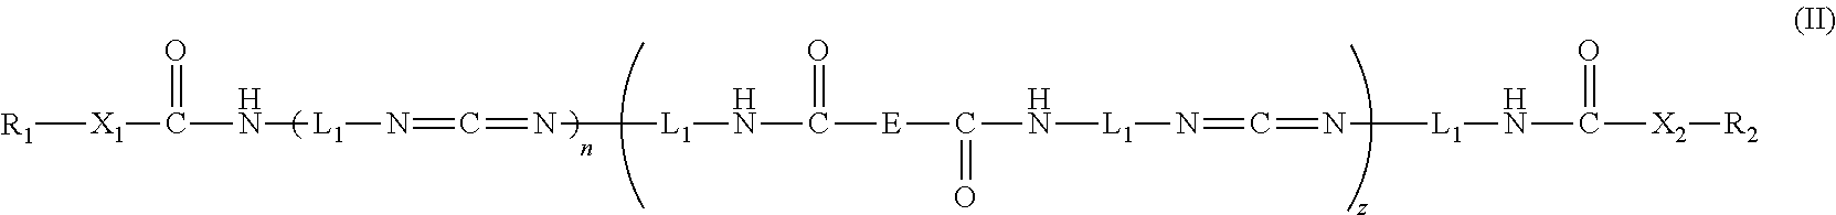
[R1][X1]C(=O)N[L1]N=C=N[L1]NC([E]C(=O)N[L1]N=C=N[L1]NC(=O)[X2][R2])=O
